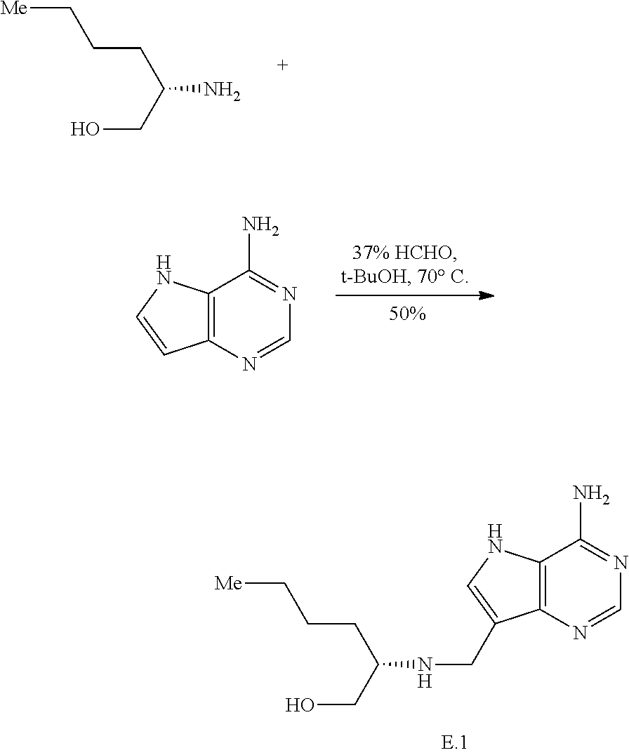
OCC(NCC1=CNC2=C1N=CN=C2N)CCC[Me].C12=C(N=CN=C1N)C=CN2.OCC(N)CCC[Me]
